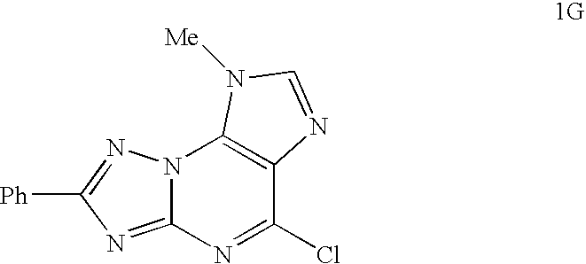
N12C(=NC([Ph])=N1)N=C(Cl)C1=C2N([Me])C=N1
